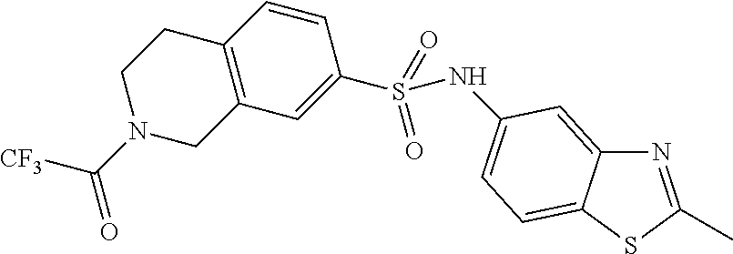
N1=C(C)SC2=CC=C(NS(C3=CC4=C(C=C3)CCN(C(=O)[CF3])C4)(=O)=O)C=C12
